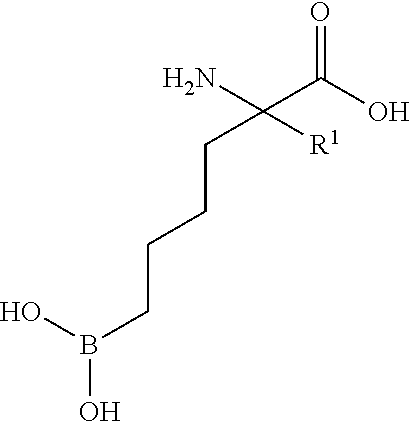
OB(O)CCCCC([R1])(C(O)=O)N
